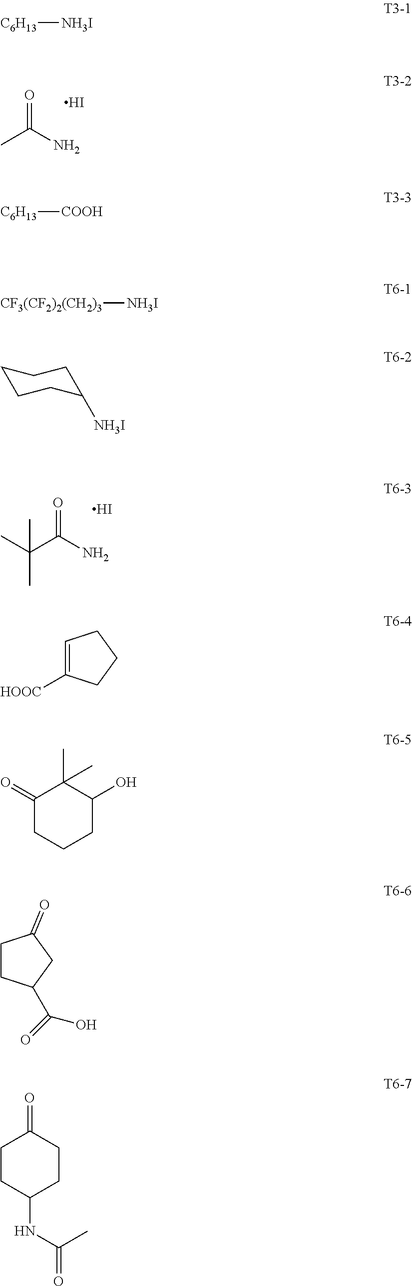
CC(N)=O.I.CC(C(N)=O)(C)C.I.[C6H13][NH3I].[C6H13][COOH].[CF3(CF2)2(CH2)3][NH3I].[NH3I]C1CCCCC1.C1=C([HOOC])CCC1.C1(=O)CCCC(O)C1(C)C.C1CC(C(O)=O)CC1=O.C1CC(NC(C)=O)CCC1=O
